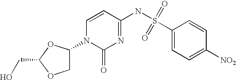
C1C(N2C(=O)N=C(NS(C3=CC=C([NO2])C=C3)(=O)=O)C=C2)OC(CO)O1
